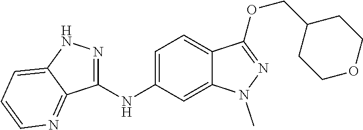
C1(NC2=CC=C3C(=C2)N(C)N=C3OCC2CCOCC2)=NNC2=CC=CN=C12
